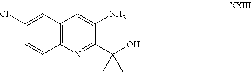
C1(Cl)=CC2=C(C=C1)N=C(C(O)(C)C)C(N)=C2
